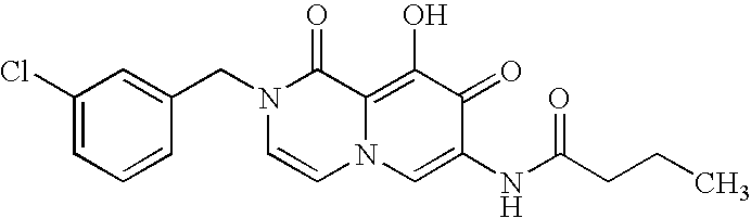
C1(Cl)=CC=CC(CN2C=CN3C(=C(O)C(=O)C(NC(CCC)=O)=C3)C2=O)=C1
